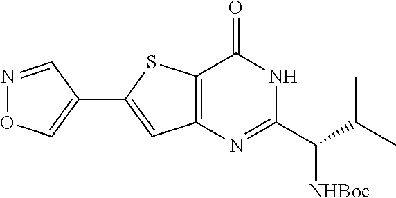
N1=CC(C2=CC3=C(S2)C(=O)NC(C(C(C)C)[NHBoc])=N3)=CO1
